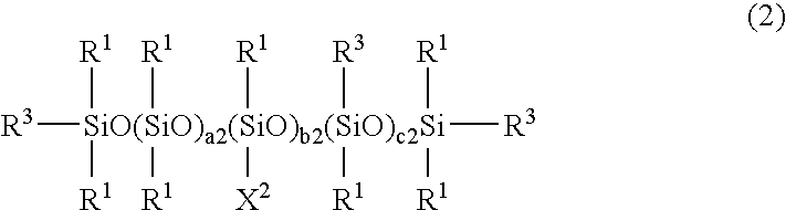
[R3][SiO(SiO)a2(SiO)b2(SiO)c2Si]([R3])([R1])([R1])([R1])([R3])([R1])([R1])([R1])([X2])([R1])[R1]
